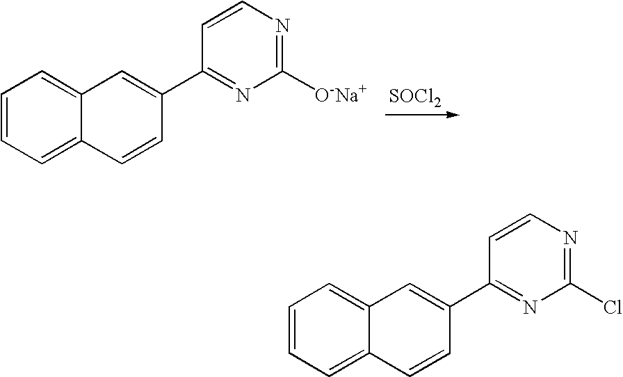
C1=CC=C2C(=C1)C=C(C1=NC([O-Na+])=NC=C1)C=C2.[SOCl2].C1=CC=C2C(=C1)C=C(C1=NC(Cl)=NC=C1)C=C2
